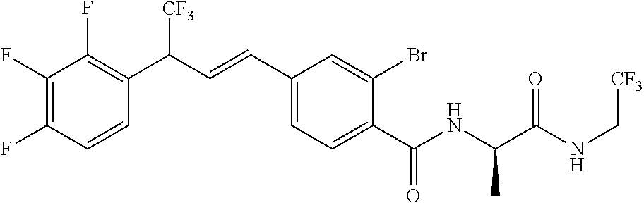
C1(F)=C(F)C(F)=C(C(C=CC2=CC=C(C(NC(C(NC[CF3])=O)C)=O)C(Br)=C2)[CF3])C=C1
